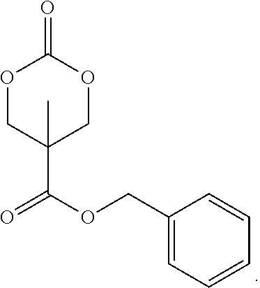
O1CC(C(OCC2=CC=CC=C2)=O)(C)COC1=O
